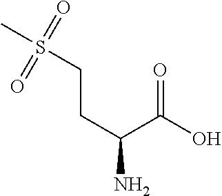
C(C(C(O)=O)N)CS(C)(=O)=O
